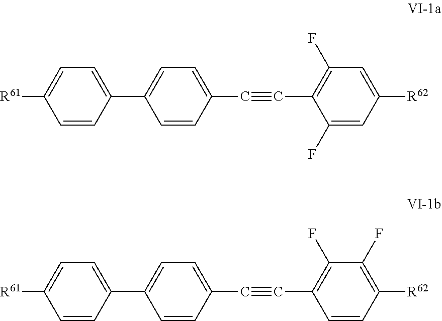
[R61]C1=CC=C(C2=CC=C(C#CC3=C(F)C=C([R62])C=C3F)C=C2)C=C1.[R61]C1=CC=C(C2=CC=C(C#CC3=C(F)C(F)=C([R62])C=C3)C=C2)C=C1
